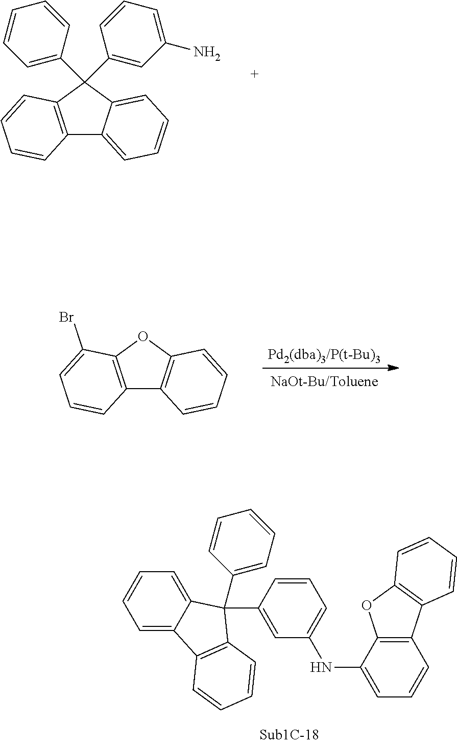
C12=C(C(C3=CC(N)=CC=C3)(C3=CC=CC=C3)C3=CC=CC=C13)C=CC=C2.[Pd2(dba)3/P(t-Bu)3].[NaOt-Bu/Toluene].C12=C(OC3=C1C=CC=C3)C(Br)=CC=C2.C1=C2C(=CC=C1)C(C1=CC(NC3=CC=CC4=C3OC3=C4C=CC=C3)=CC=C1)(C1=CC=CC=C1)C1=C2C=CC=C1
